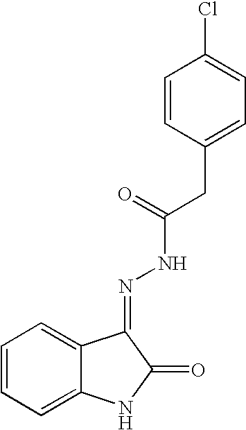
C1=CC=C2C(=C1)C(=NNC(CC1=CC=C(Cl)C=C1)=O)C(=O)N2
